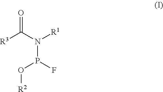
O=C(N([R1])P(F)O[R2])[R3]
